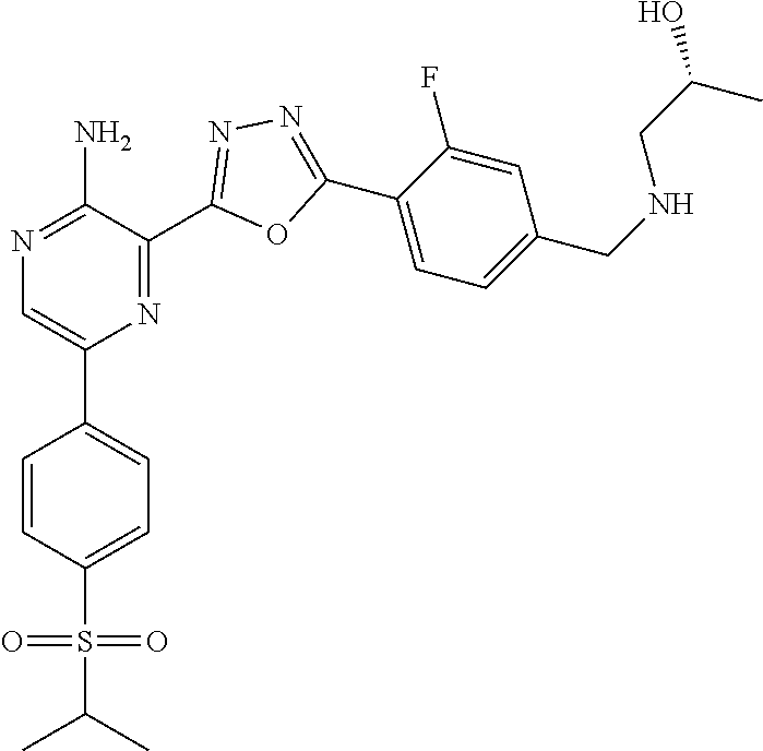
C1(C2=CC=C(S(C(C)C)(=O)=O)C=C2)=CN=C(N)C(C2=NN=C(C3=CC=C(CNCC(C)O)C=C3F)O2)=N1
